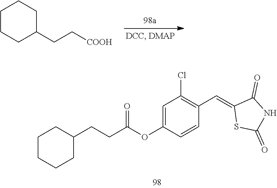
[COOH]CCC1CCCCC1.C(C(OC1=CC(Cl)=C(C=C2SC(=O)NC2=O)C=C1)=O)CC1CCCCC1
